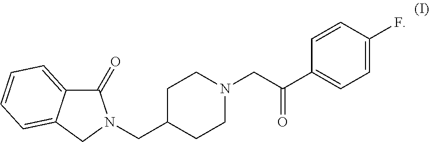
C1(=O)C2=CC=CC=C2CN1CC1CCN(CC(C2=CC=C(F)C=C2)=O)CC1
